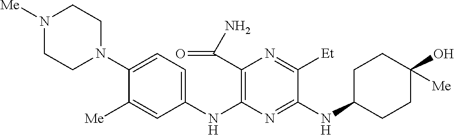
C1(NC2=C(C(N)=O)N=C([Et])C(NC3CCC(O)([Me])CC3)=N2)=CC=C(N2CCN([Me])CC2)C([Me])=C1
